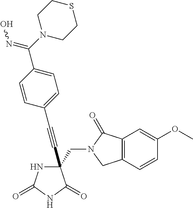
C(#CC1(CN2C(=O)C3=C(C2)C=CC(OC)=C3)NC(=O)NC1=O)C1=CC=C(C(N2CCSCC2)=NO)C=C1
